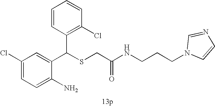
C1=C(N)C(C(SCC(=O)NCCCN2C=NC=C2)C2=C(Cl)C=CC=C2)=CC(Cl)=C1
